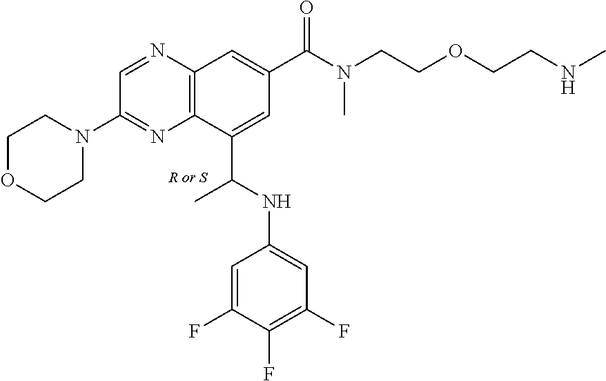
[R or S].C1(C(NC2=CC(F)=C(F)C(F)=C2)C)=CC(C(N(CCOCCNC)C)=O)=CC2=C1N=C(N1CCOCC1)C=N2
